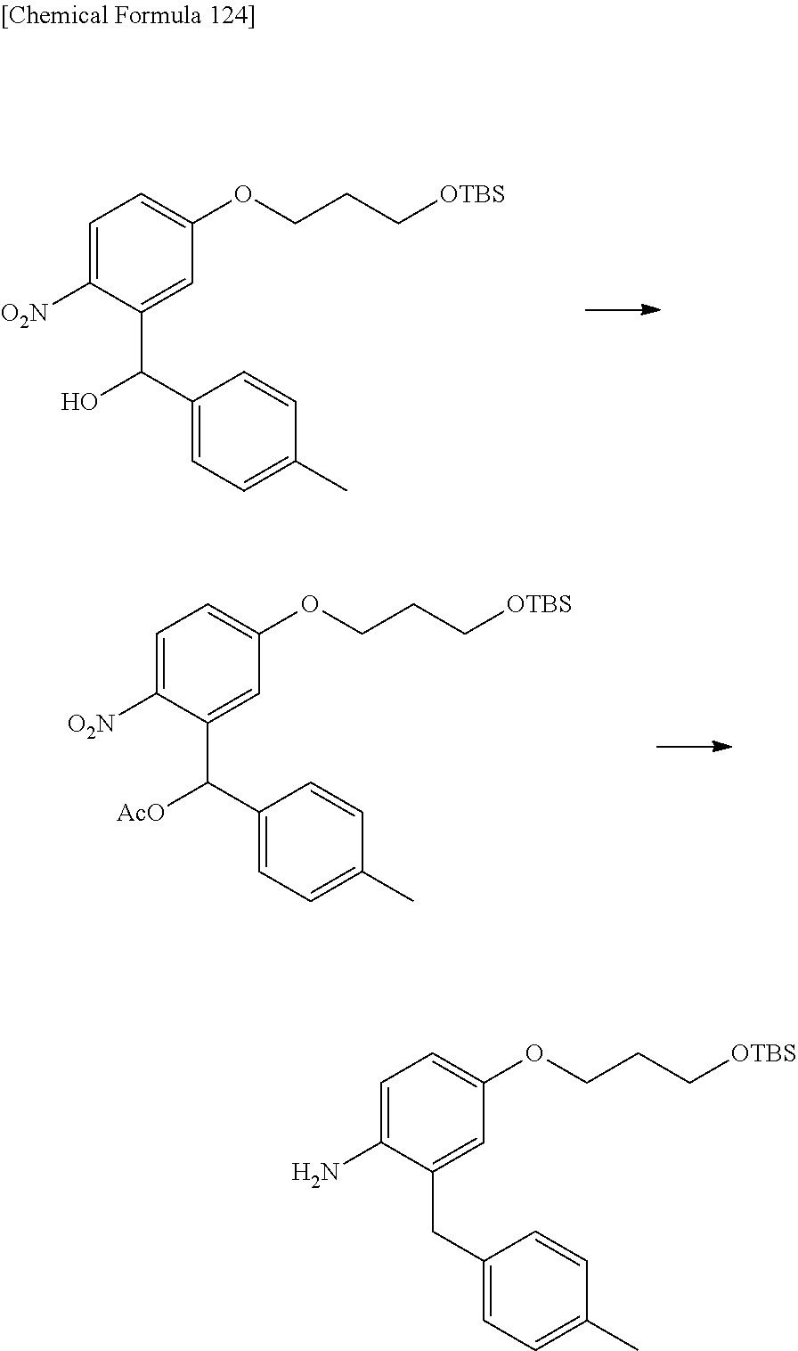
C1=C(N)C(CC2=CC=C(C)C=C2)=CC(OCCC[OTBS])=C1.C1=C([O2N])C(C(C2=CC=C(C)C=C2)O)=CC(OCCC[OTBS])=C1.C1=C([O2N])C(C(C2=CC=C(C)C=C2)[AcO])=CC(OCCC[OTBS])=C1
